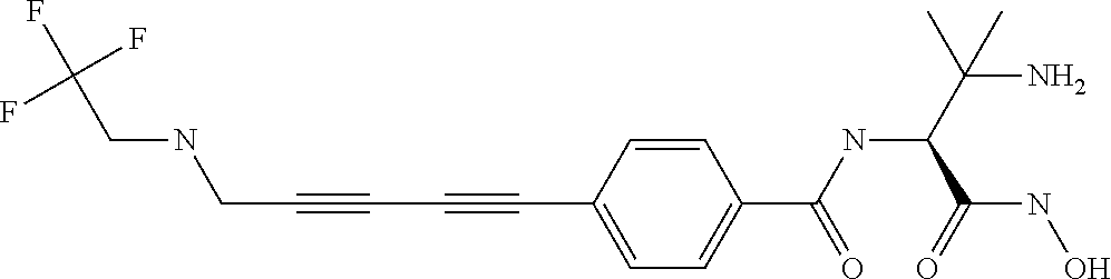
N(CC#CC#CC1=CC=C(C(NC(C(N)(C)C)C(NO)=O)=O)C=C1)CC(F)(F)F
